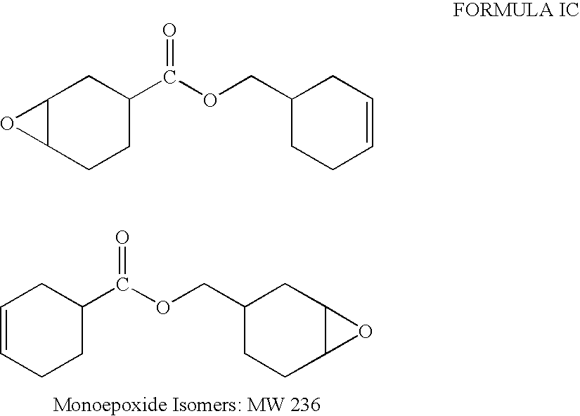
C1=CCCC(C(OCC2CCC3C(C2)O3)=O)C1.C12C(CCC(C(OCC3CCC=CC3)=O)C1)O2
